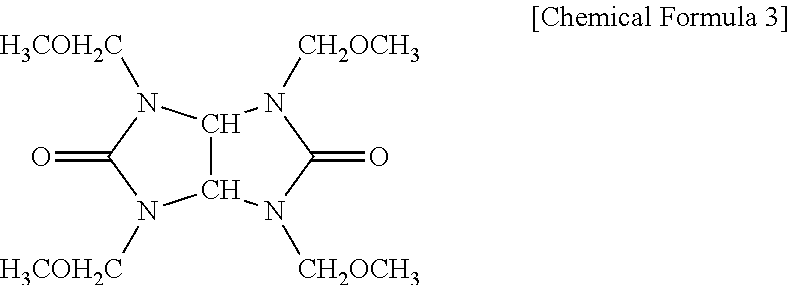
C12C(N([CH2OCH3])C(=O)N1[CH2OCH3])N([H3COH2C])C(=O)N2[H3COH2C]
